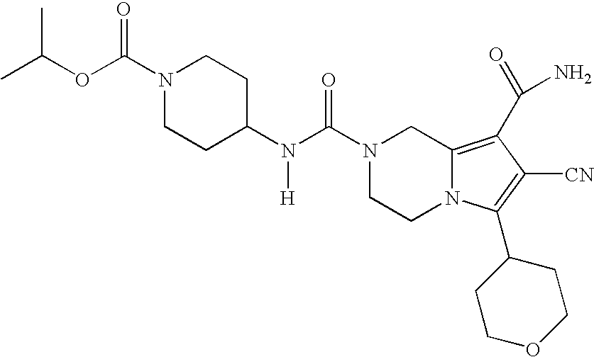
N(C(=O)N1CCN2C(=C(C(N)=O)C([CN])=C2C2CCOCC2)C1)([H])C1CCN(C(OC(C)C)=O)CC1
